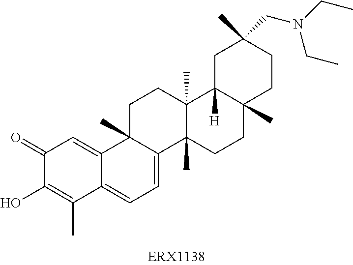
C1(=O)C(O)=C(C)C2=CC=C3C(C)(C2=C1)CCC1(C)C3(C)CCC2(C)C1([H])CC(C)(CN(CC)CC)CC2
